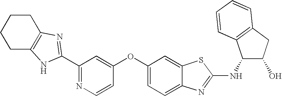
N1=C(C2=NC3=C(CCCC3)N2)C=C(OC2=CC=C3C(=C2)SC(NC2C(O)CC4=C2C=CC=C4)=N3)C=C1
